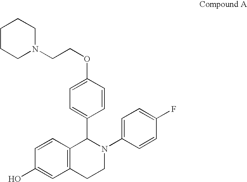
C1=CC2=C(C=C1O)CCN(C1=CC=C(F)C=C1)C2C1=CC=C(OCCN2CCCCC2)C=C1
